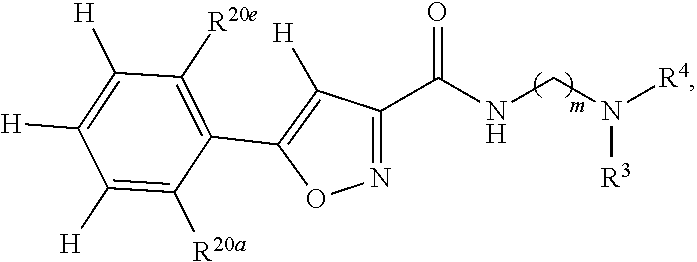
N1=C(C(NCN([R4])[R3])=O)C([H])=C(C2=C([R20e])C([H])=C([H])C([H])=C2[R20a])O1
